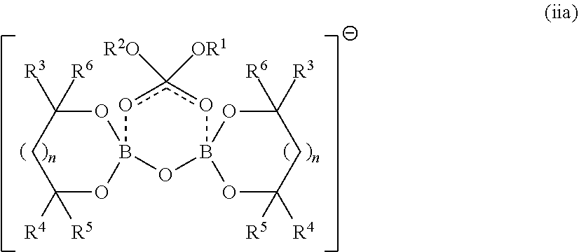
C1C([R4])([R5])OB2(OC1([R3])[R6])OB1(oc([R2O])([OR1])o2)OC([R5])([R4])CC([R3])([R6])O1
